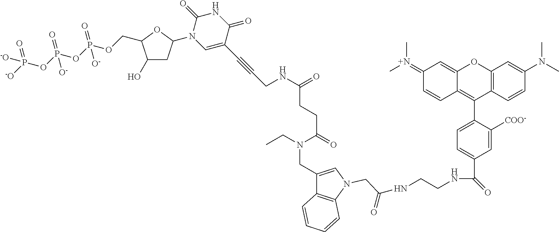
C12=C(C=CC(N(C)C)=C1)C(C1=CC=C(C(NCCNC(=O)CN3C4=C(C(CN(C(CCC(NCC#CC5=CN(C6CC(O)C(COP(OP(OP([-O])(=O)[-O])(=O)[O-])(=O)[O-])O6)C(=O)NC5=O)=O)=O)CC)=C3)C=CC=C4)=O)C=C1[COO-])=C1C(=CC(=[N+](C)C)C=C1)O2
